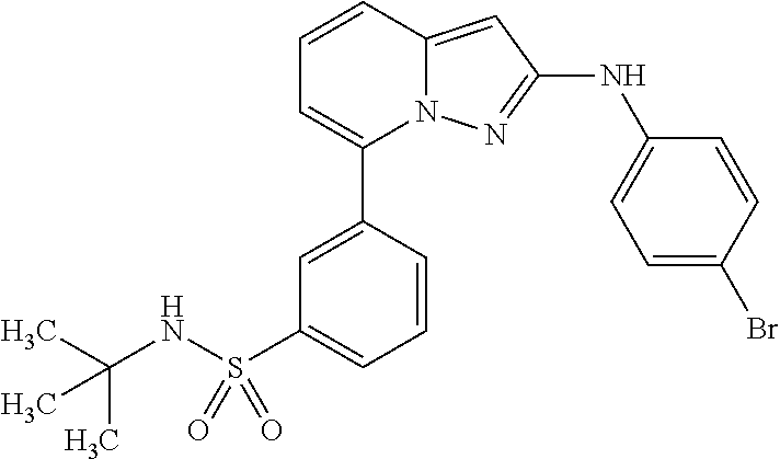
C1=C(C2=CC(S(NC(C)(C)C)(=O)=O)=CC=C2)N2C(=CC(NC3=CC=C(Br)C=C3)=N2)C=C1
